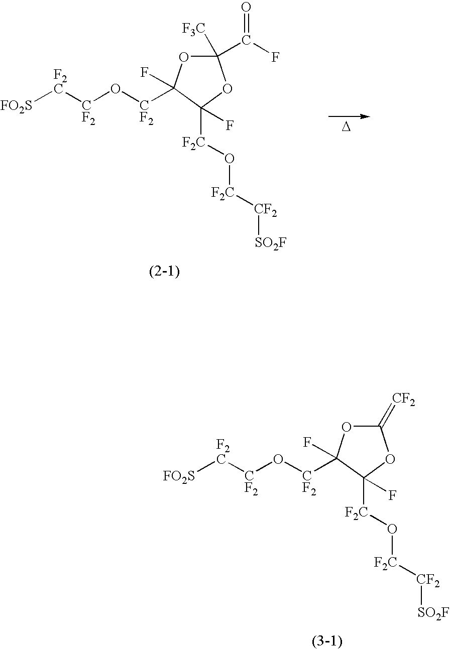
C1(=[CF2])OC([CF2]O[CF2][F2C][FO2S])(F)C([F2C]O[F2C][CF2][SO2F])(F)O1.C1([F3C])(C(F)=O)OC([CF2]O[CF2][F2C][FO2S])(F)C([F2C]O[F2C][CF2][SO2F])(F)O1.[D]
